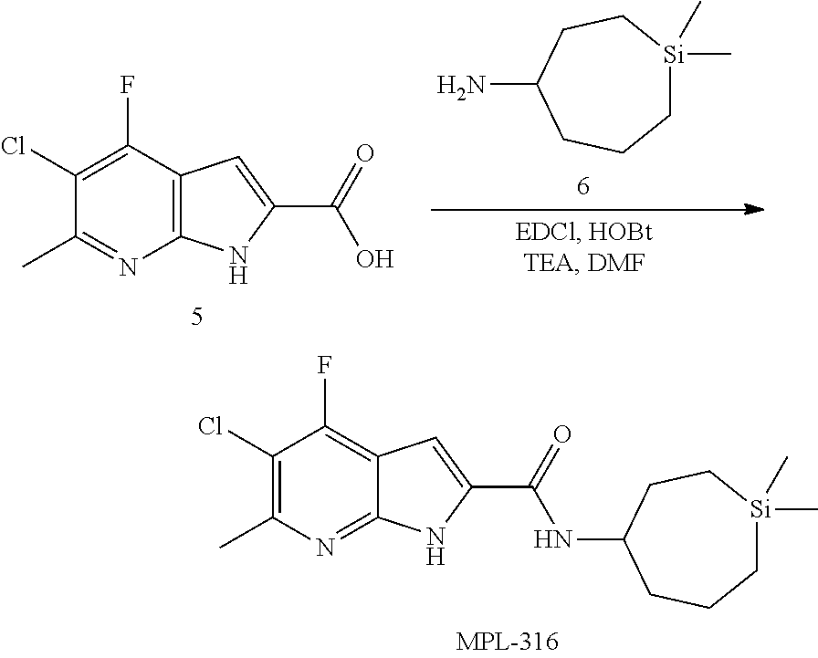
C1(Cl)=C(C)N=C2C(=C1F)C=C(C(NC1CCC[Si](C)(C)CC1)=O)N2.C1(Cl)=C(F)C2=C(N=C1C)NC(C(O)=O)=C2.C1[Si](C)(C)CCC(N)CC1
